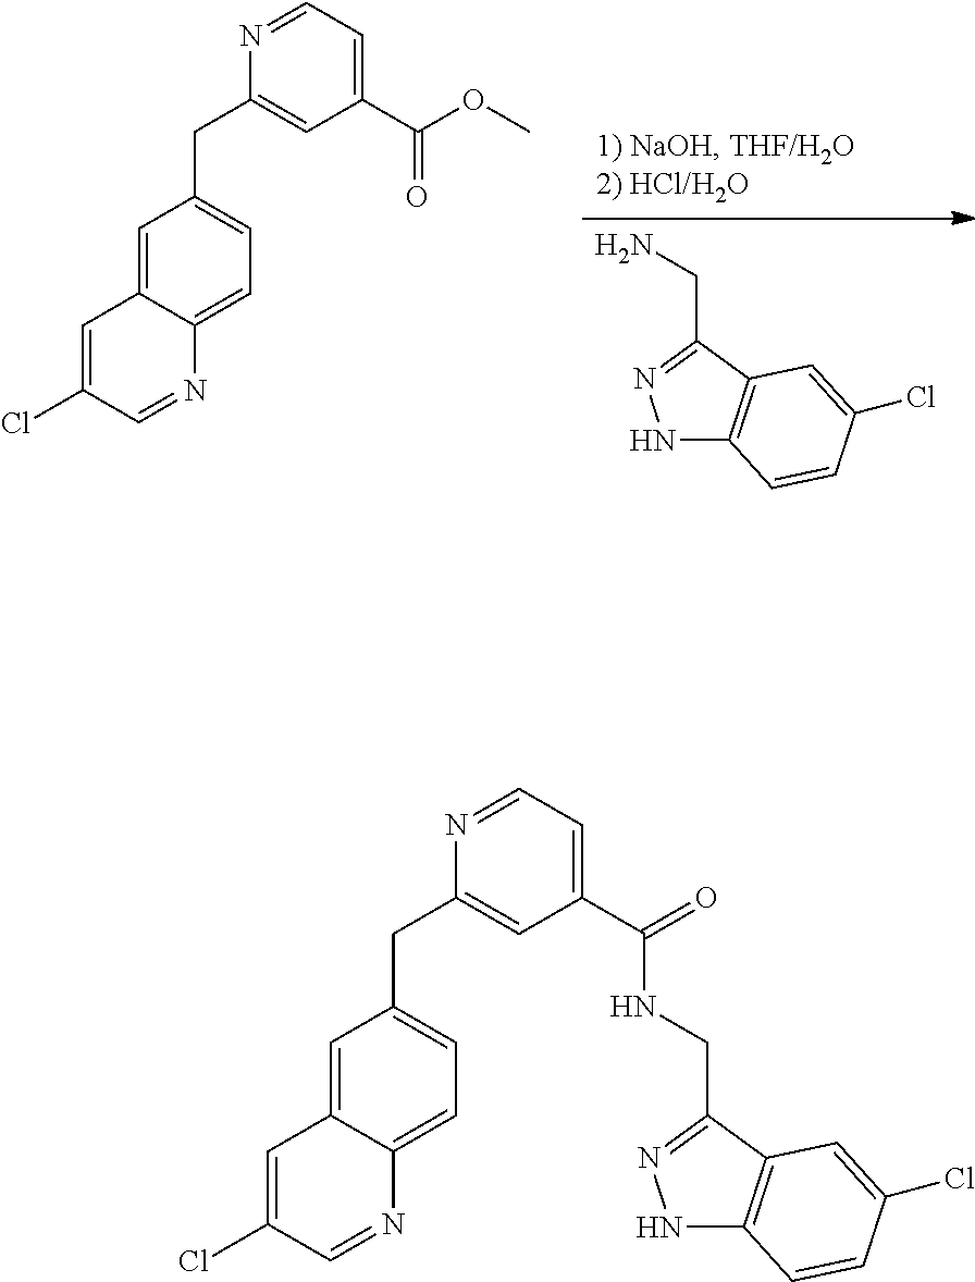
N1C2=C(C(CN)=N1)C=C(Cl)C=C2.C1(Cl)=CC2=CC(CC3=CC(C(=O)OC)=CC=N3)=CC=C2N=C1.C1(Cl)=CC2=CC(CC3=CC(C(=O)NCC4=NNC5=C4C=C(Cl)C=C5)=CC=N3)=CC=C2N=C1
